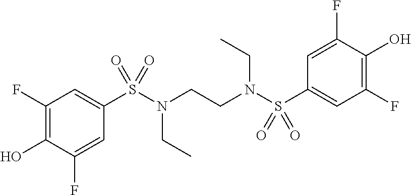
C1(F)=C(O)C(F)=CC(S(N(CCN(S(C2=CC(F)=C(O)C(F)=C2)(=O)=O)CC)CC)(=O)=O)=C1
